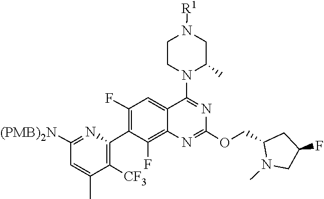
O(C1=NC2=C(F)C(C3=C([CF3])C(C)=CC([(PMB)2N])=N3)=C(F)C=C2C(N2CCN([R1])CC2C)=N1)CC1N(C)CC(F)C1
